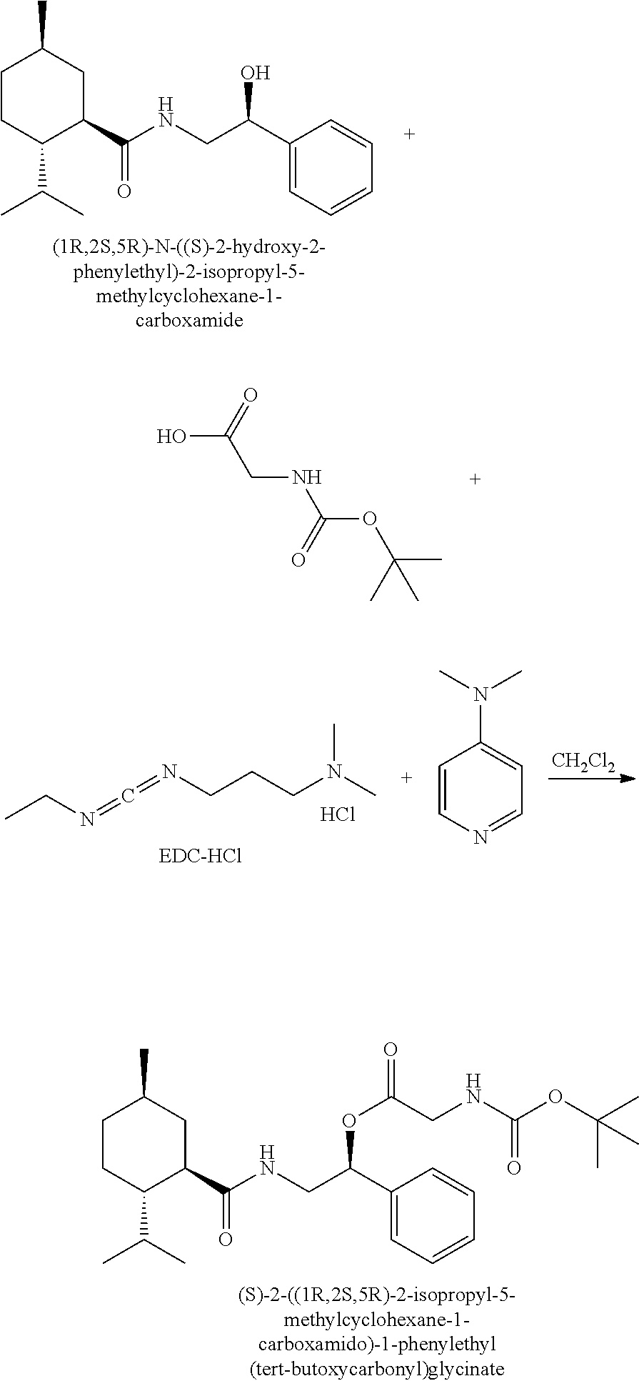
C1CC(C(C)C)C(C(NCC(C2=CC=CC=C2)O)=O)CC1C.OC(CNC(OC(C)(C)C)=O)=O.C1CC(C(C)C)C(C(NCC(C2=CC=CC=C2)OC(CNC(OC(C)(C)C)=O)=O)=O)CC1C.[CH2Cl2].CN(CCCN=C=NCC)C.Cl.C1=CN=CC=C1N(C)C
